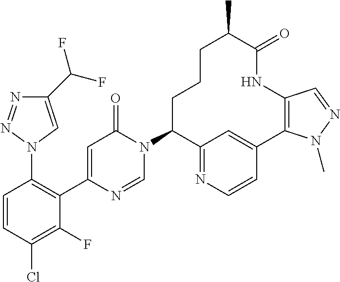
C1(C(F)F)=CN(C2=C(C3=CC(=O)N(C4C5=NC=CC(=C5)C5=C(C=NN5C)NC(=O)C(C)CCC4)C=N3)C(F)=C(Cl)C=C2)N=N1
